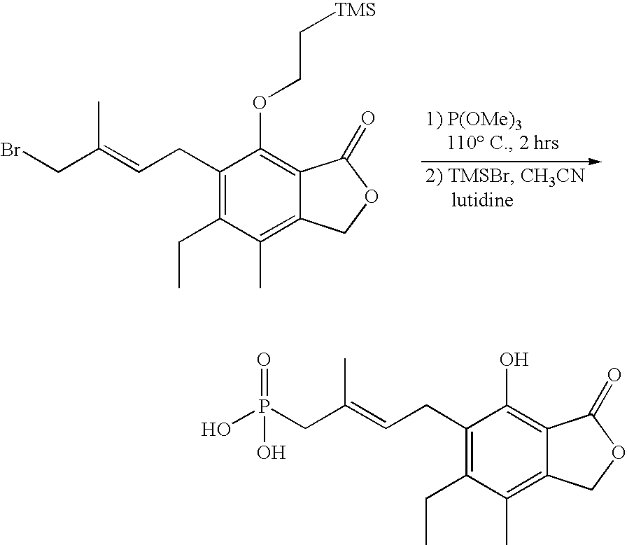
C(C(=CCC1=C(CC)C(C)=C2C(=C1OCC[TMS])C(=O)OC2)C)Br.C(C(=CCC1=C(CC)C(C)=C2C(=C1O)C(=O)OC2)C)P(O)(=O)O
